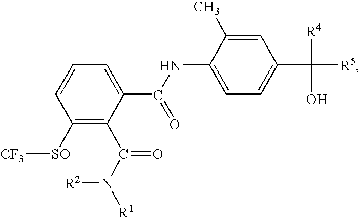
C1([SO][CF3])=C(C(N([R1])[R2])=O)C(C(NC2=CC=C(C([R5])([R4])O)C=C2C)=O)=CC=C1
